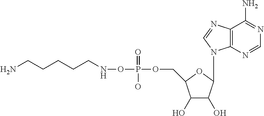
C1(O)C(O)C(N2C3=C(N=C2)C(N)=NC=N3)OC1COP(=O)(ONCCCCCN)O
